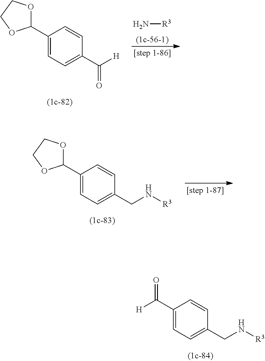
C1(C2OCCO2)=CC=C(C([H])=O)C=C1.N[R3].C1(C([H])=O)=CC=C(CN[R3])C=C1.C1(C2OCCO2)=CC=C(CN[R3])C=C1
